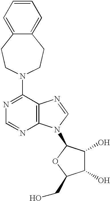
C12=CC=CC=C1CCN(C1=NC=NC3=C1N=CN3C1C(O)C(O)C(CO)O1)CC2
